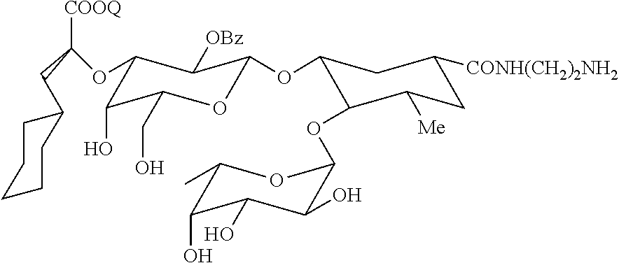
C1([CONH(CH2)2NH2])CC([Me])C(OC2OC(C)C(O)C(O)C2O)C(OC2C([OBz])C(OC([COOQ])CC3CCCCC3)C(O)C(CO)O2)C1
